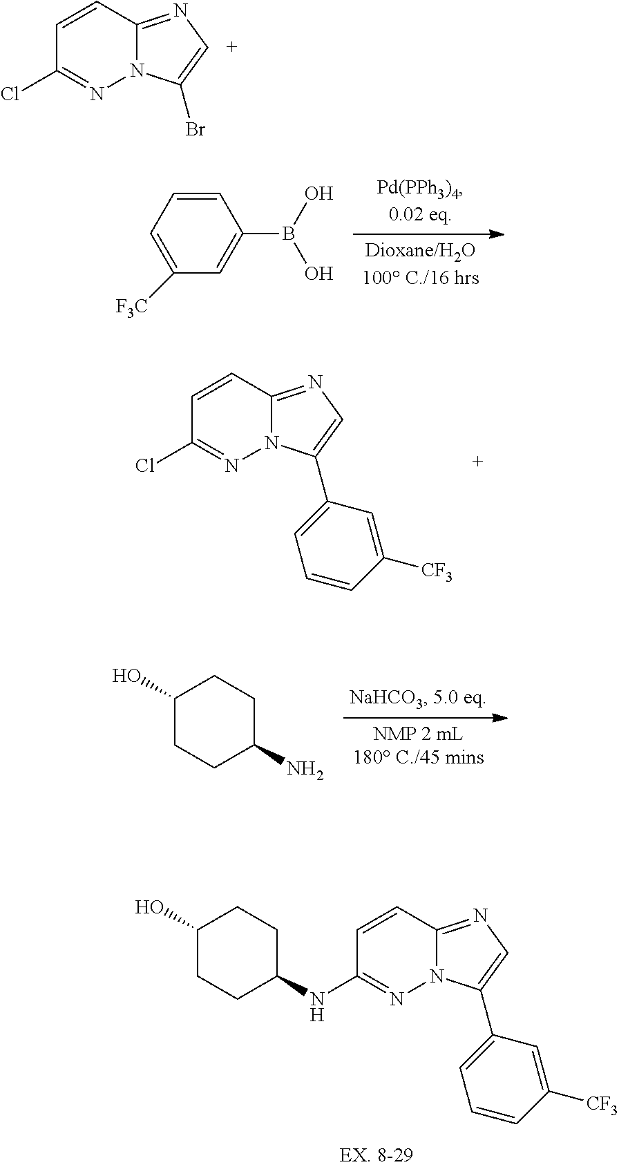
C1(O)CCC(NC2=NN3C(=NC=C3C3=CC=CC([CF3])=C3)C=C2)CC1.C1=CC2=NC=C(Br)N2N=C1Cl.C1=CC=C([F3C])C=C1B(O)O.C1=CC2=NC=C(C3=CC=CC([CF3])=C3)N2N=C1Cl.C1(O)CCC(N)CC1
